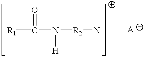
[R1]C(=O)N([H])[R2]N
